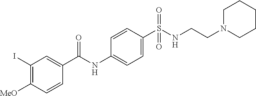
C1(I)=C([MeO])C=CC(C(NC2=CC=C(S(NCCN3CCCCC3)(=O)=O)C=C2)=O)=C1
